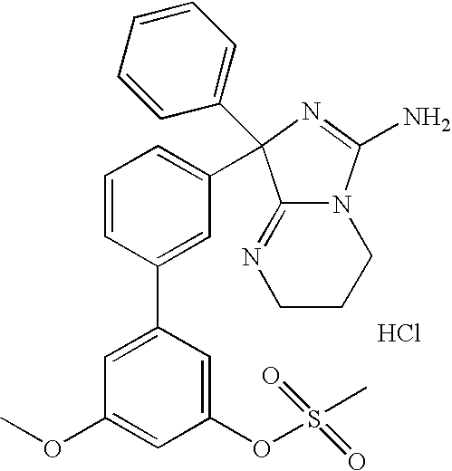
C1CCN2C(=N1)C(C1=CC=CC(C3=CC(OC)=CC(OS(C)(=O)=O)=C3)=C1)(C1=CC=CC=C1)N=C2N.Cl
